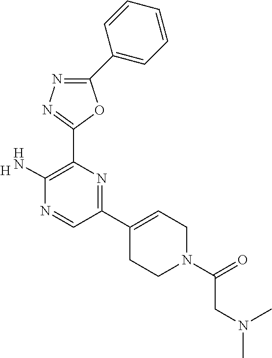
[H].C1(C2=C(N)N=CC(C3=CCN(C(=O)CN(C)C)CC3)=N2)=NN=C(C2=CC=CC=C2)O1
